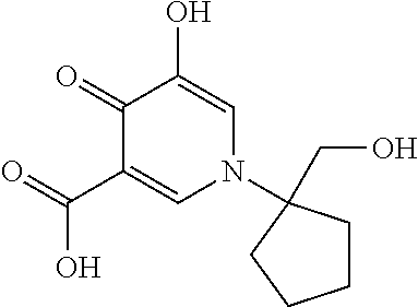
C1(=O)C(C(O)=O)=CN(C2(CO)CCCC2)C=C1O
